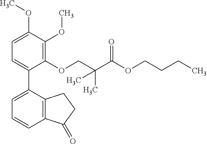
C1=C(OC)C(OC)=C(OCC(C(OCCCC)=O)(C)C)C(C2=CC=CC3=C2CCC3=O)=C1
